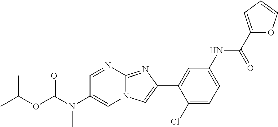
C1=NC2=NC(C3=CC(NC(C4=CC=CO4)=O)=CC=C3Cl)=CN2C=C1N(C(OC(C)C)=O)C
